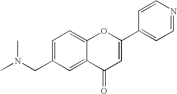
C1=C(CN(C)C)C=C2C(=C1)OC(C1=CC=NC=C1)=CC2=O
